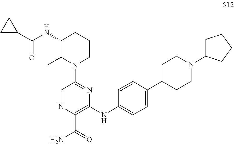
C1=NC(C(=O)N)=C(NC2=CC=C(C3CCN(C4CCCC4)CC3)C=C2)N=C1N1CCCC(NC(C2CC2)=O)C1C
